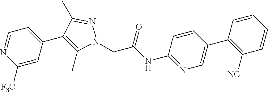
C1([F3C])=CC(C2=C(C)N(CC(NC3=NC=C(C4=C([NC])C=CC=C4)C=C3)=O)N=C2C)=CC=N1
